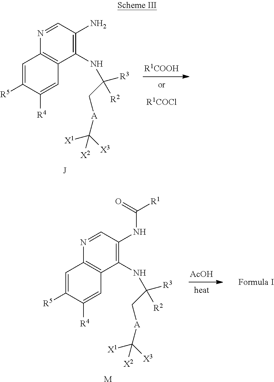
[R1COOH].C1=C([R5])C([R4])=CC2=C1N=CC(N)=C2NC([R3])(C[A]C([X3])([X1])[X2])[R2].[R1COCl].[AcOH].C1=C([R5])C([R4])=CC2=C1N=CC(NC([R1])=O)=C2NC([R3])(C[A]C([X3])([X1])[X2])[R2].[M]
